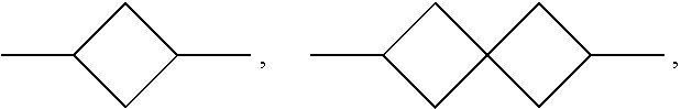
C1(C)CC2(C1)CC(C)C2.C1(C)CC(C)C1
